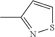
S1C=CC(C)=N1
